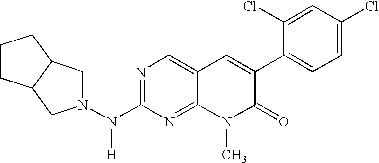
N1=C(N(N2CC3C(C2)CCC3)[H])N=C2C(=C1)C=C(C1=CC=C(Cl)C=C1Cl)C(=O)N2C
